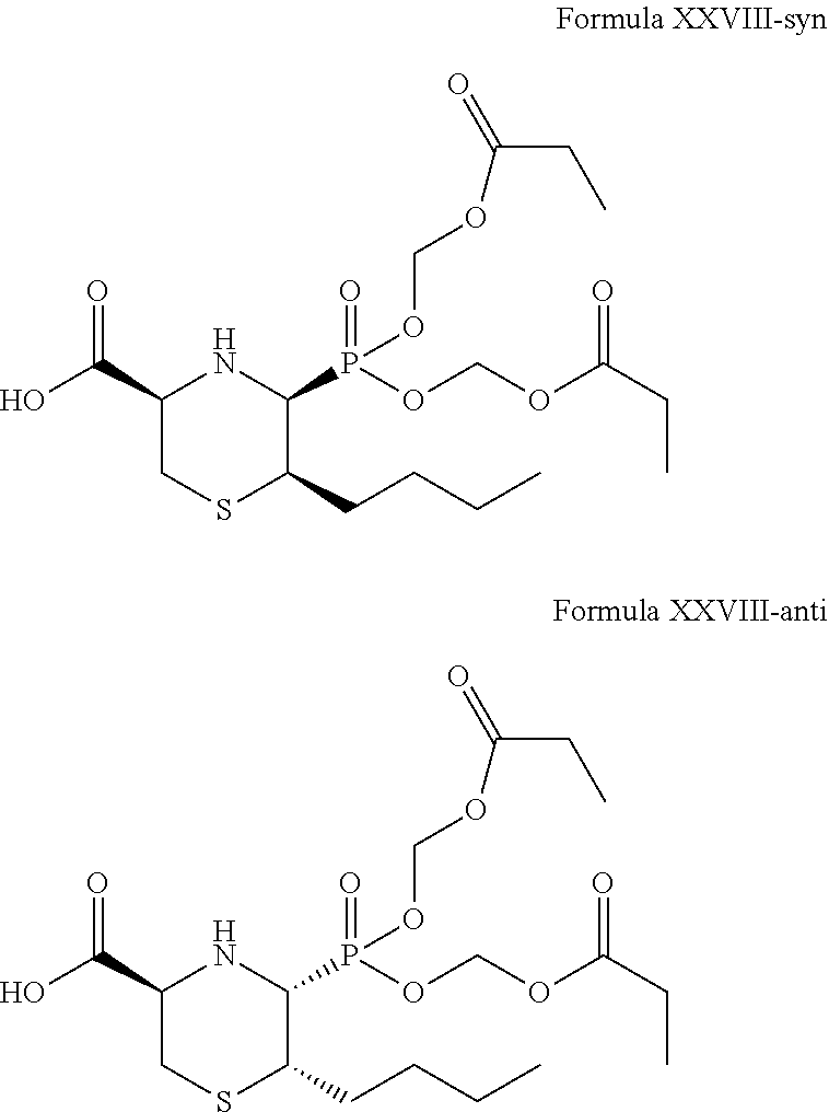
C1(C(O)=O)CSC(CCCC)C(P(OCOC(=O)CC)(=O)OCOC(CC)=O)N1.C1(C(O)=O)CSC(CCCC)C(P(OCOC(=O)CC)(=O)OCOC(CC)=O)N1
